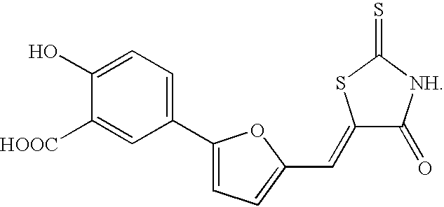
C1(C2=CC=C(C=C3C(=O)[NH]C(=S)S3)O2)=CC=C(O)C([HOOC])=C1
